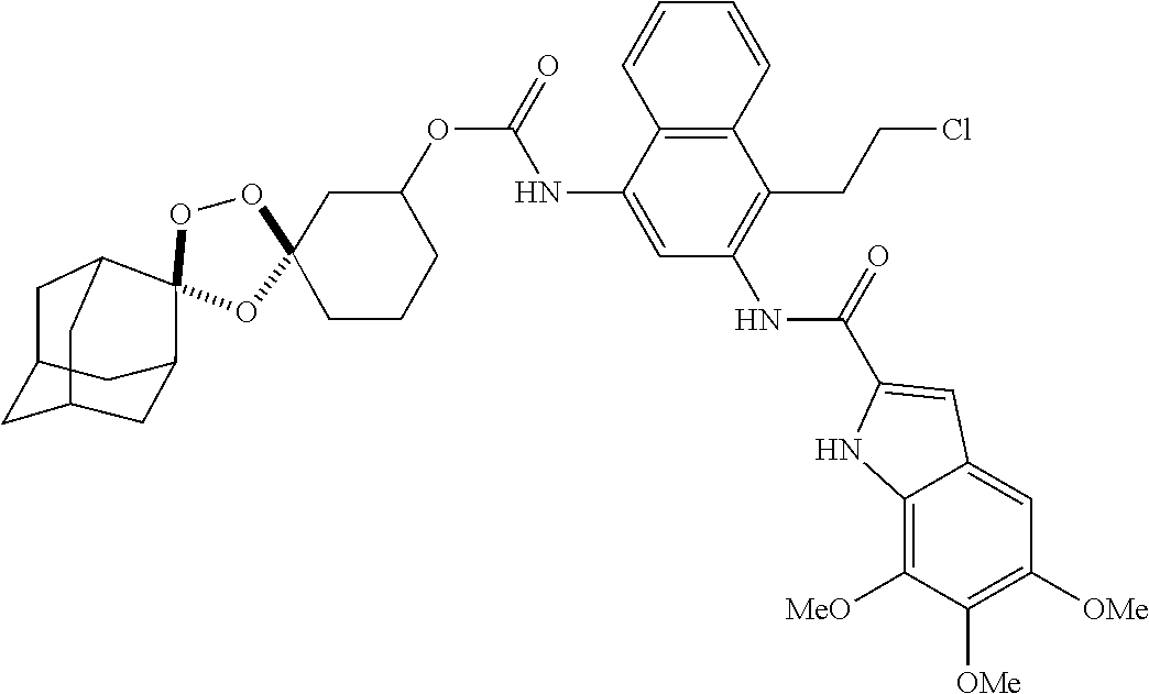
O1C2(CCCC(OC(NC3=CC(NC(C4=CC5=CC([OMe])=C([OMe])C([MeO])=C5N4)=O)=C(CCCl)C4=C3C=CC=C4)=O)C2)OC2(C3CC4CC(CC2C4)C3)O1
